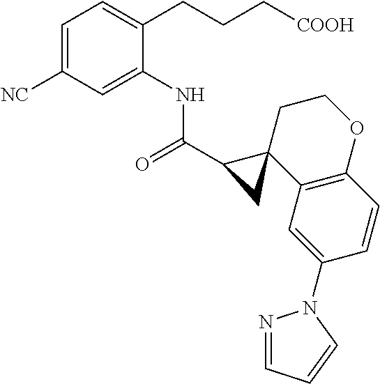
C1=C([NC])C=C(NC(=O)C2C3(C4=C(C=CC(N5N=CC=C5)=C4)OCC3)C2)C(CCC[COOH])=C1
